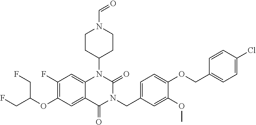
C1(F)=C(OC(CF)CF)C=C2C(=C1)N(C1CCN(C=O)CC1)C(=O)N(CC1=CC=C(OCC3=CC=C(Cl)C=C3)C(OC)=C1)C2=O
